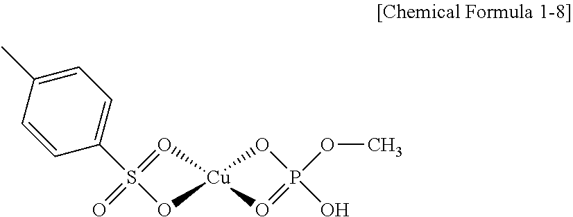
O1=S(=O)(C2=CC=C(C)C=C2)O[Cu]12O=P(OC)(O)O2
